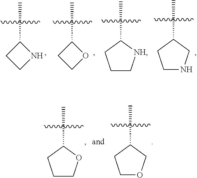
C1CNC1C.C1COC1C.C1C[NH]C(C)C1.C1NCC(C)C1.C1COC(C)C1.C1OCC(C)C1
